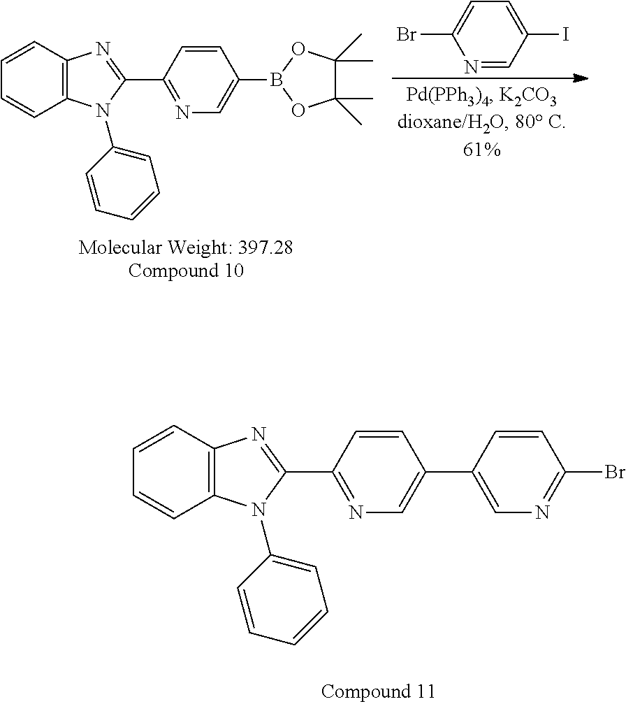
C1(C2=NC3=C(N2C2=CC=CC=C2)C=CC=C3)=NC=C(C2=CN=C(Br)C=C2)C=C1.N1=CC(I)=CC=C1Br.C1(C2=NC3=C(N2C2=CC=CC=C2)C=CC=C3)=NC=C(B2OC(C)(C)C(C)(C)O2)C=C1
